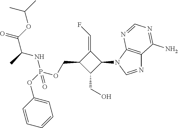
N1=CN(C2C(=CF)C(COP(OC3=CC=CC=C3)(NC(C(OC(C)C)=O)C)=O)C2CO)C2=C1C(N)=NC=N2
